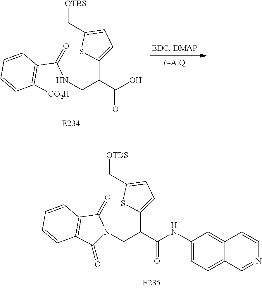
C(=O)(C(CNC(C1=C([CO2H])C=CC=C1)=O)C1=CC=C(C[OTBS])S1)O.C(=O)(C(CN1C(=O)C2=C(C1=O)C=CC=C2)C1=CC=C(C[OTBS])S1)NC1=CC=C2C(=C1)C=CN=C2
